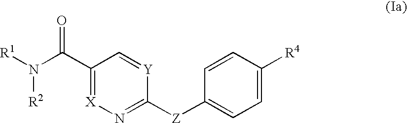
C1(C(N([R1])[R2])=O)=[X]N=C([Z]C2=CC=C([R4])C=C2)[Y]=C1
